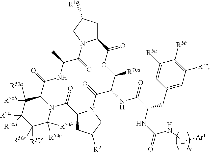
C1C([R1a])CN2C1C(=O)OC([R70a])C(NC(=O)C(NC(=O)N[L][Ar1])CC1=CC([R5c])=C([R5b])C([R5a])=C1)C(=O)N1C(CC([R2])C1)C(=O)N1C(C(=O)NC(C)C2=O)C([R50b])([R50a])C([R50c])([R50d])C([R50f])([R50e])C1([R50g])[R50h]
